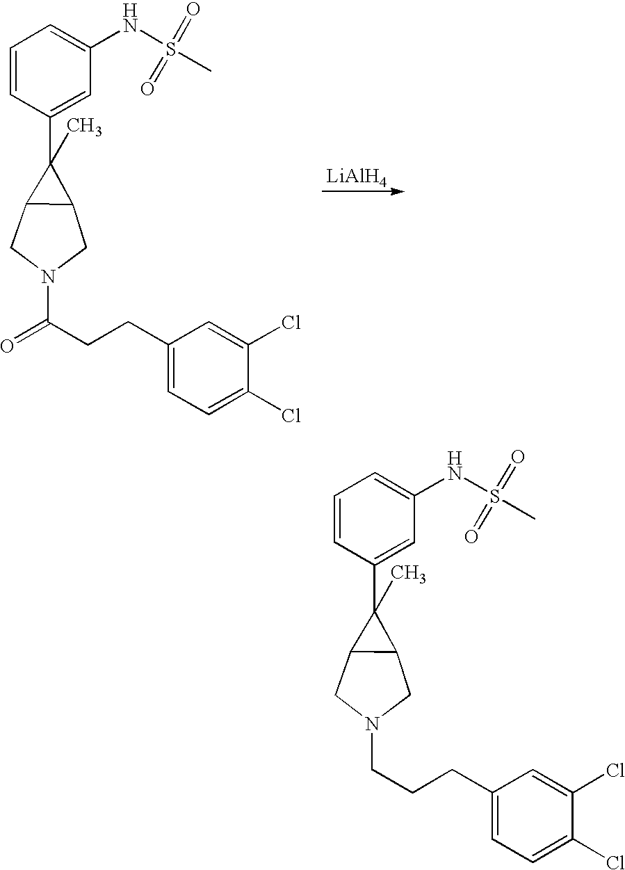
C1=CC(C2(C)C3C2CN(CCCC2=CC=C(Cl)C(Cl)=C2)C3)=CC(NS(C)(=O)=O)=C1.C1=CC(C2(C)C3C2CN(C(CCC2=CC=C(Cl)C(Cl)=C2)=O)C3)=CC(NS(C)(=O)=O)=C1.[LiAlH4]
